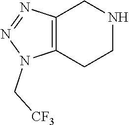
C12=C(CCNC1)N(C[CF3])N=N2
